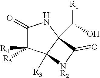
C1(=O)C([R4])([R5])C2([R3])C(C([R1])O)(N1)C(=O)[NR2]2
